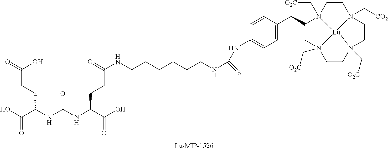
C(CCC(NC(NC(C(=O)O)CCC(=O)NCCCCCCNC(NC1=CC=C(CC2CN3(C[O2C])CCN4(C[O2C])CCN5(C[CO2])CCN2(C[O2C])[Lu]543)C=C1)=S)=O)C(O)=O)(=O)O
